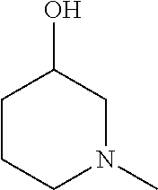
C1CCN(C)CC1O
